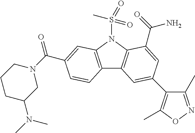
C12=C(N(S(C)(=O)=O)C3=C1C=C(C1=C(C)ON=C1C)C=C3C(=O)N)C=C(C(N1CCCC(N(C)C)C1)=O)C=C2
